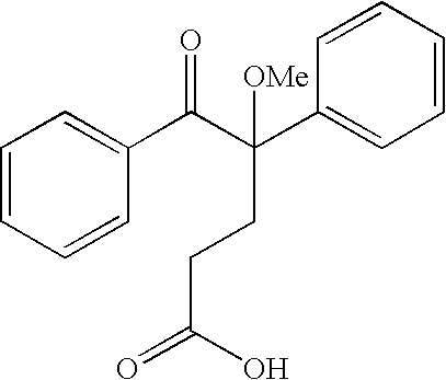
C1=CC=CC(C(C(CCC(=O)O)(C2=CC=CC=C2)[OMe])=O)=C1
